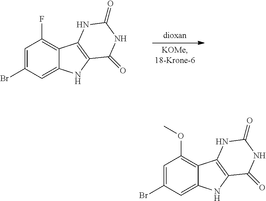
C1=C(Br)C=C2C(=C1F)C1=C(N2)C(=O)NC(=O)N1.C1=C(Br)C=C2C(=C1OC)C1=C(N2)C(=O)NC(=O)N1
